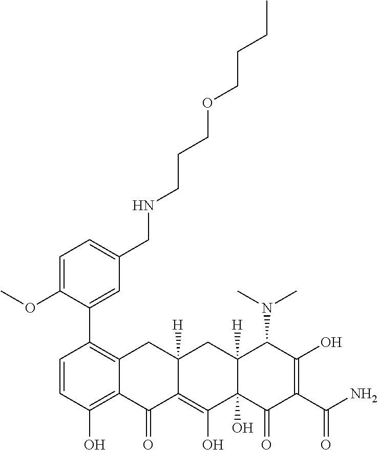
C1(C2=C3C(=C(O)C=C2)C(=O)C2=C(O)C4(O)C([H])(CC2([H])C3)C(N(C)C)C(O)=C(C(N)=O)C4=O)=CC(CNCCCOCCCC)=CC=C1OC
